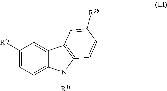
C1([R4b])=CC=C2C(=C1)C1=C(N2[R1b])C=CC([R3b])=C1
